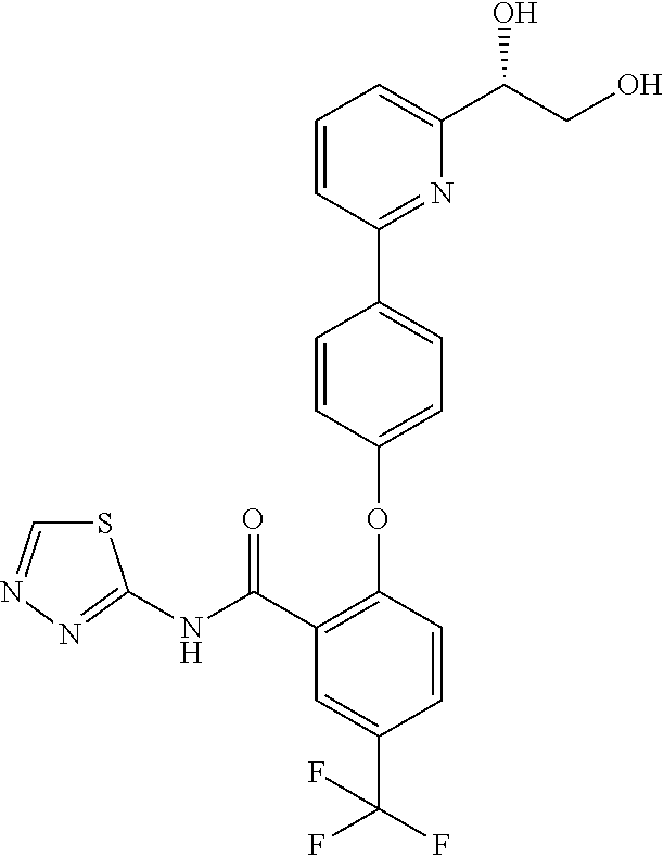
C1=C(OC2=C(C(NC3=NN=CS3)=O)C=C(C(F)(F)F)C=C2)C=CC(C2=NC(C(CO)O)=CC=C2)=C1
